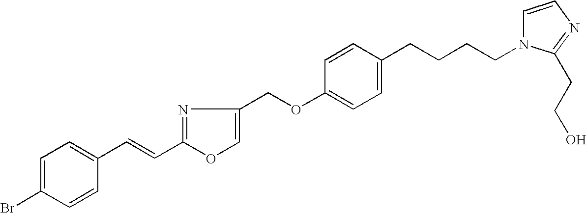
C1=C(Br)C=CC(C=CC2=NC(COC3=CC=C(CCCCN4C=CN=C4CCO)C=C3)=CO2)=C1
